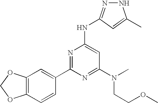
N1N=C(NC2=CC(N(CCOC)C)=NC(C3=CC4=C(C=C3)OCO4)=N2)C=C1C
